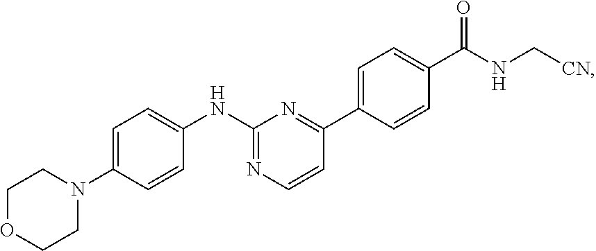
C1OCCN(C2=CC=C(NC3=NC=CC(C4=CC=C(C(NC[CN])=O)C=C4)=N3)C=C2)C1
